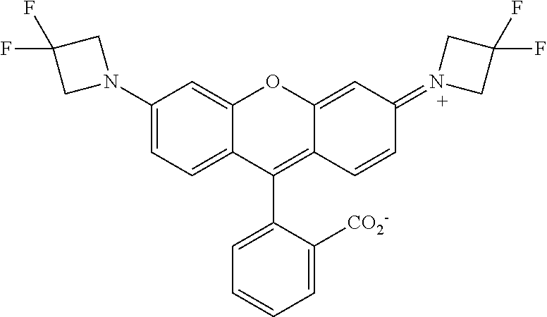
C1(N2CC(F)(F)C2)=CC=C2C(=C1)OC1=CC(=N3CC(F)(F)C3)C=CC1=C2C1=CC=CC=C1[CO2-]
